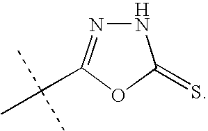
N1N=C(C(C)(C)C)OC1=S
